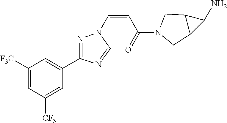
C1([F3C])=CC([CF3])=CC(C2=NN(C=CC(=O)N3CC4C(C4N)C3)C=N2)=C1
